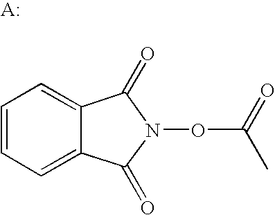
C1=CC=C2C(=C1)C(=O)N(OC(=O)C)C2=O
